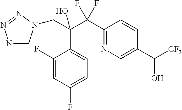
N1=CN(CC(C(C2=NC=C(C([CF3])O)C=C2)(F)F)(O)C2=CC=C(F)C=C2F)N=N1
